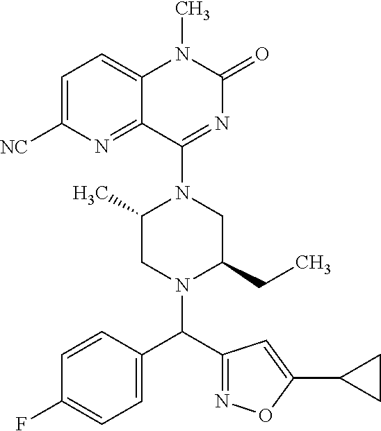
C1=C([NC])N=C2C(=C1)N(C)C(=O)N=C2N1C(C)CN(C(C2=NOC(C3CC3)=C2)C2=CC=C(F)C=C2)C(CC)C1
